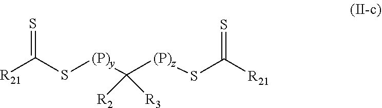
C(S[(P)y]C([(P)z]SC([R21])=S)([R2])[R3])([R21])=S
